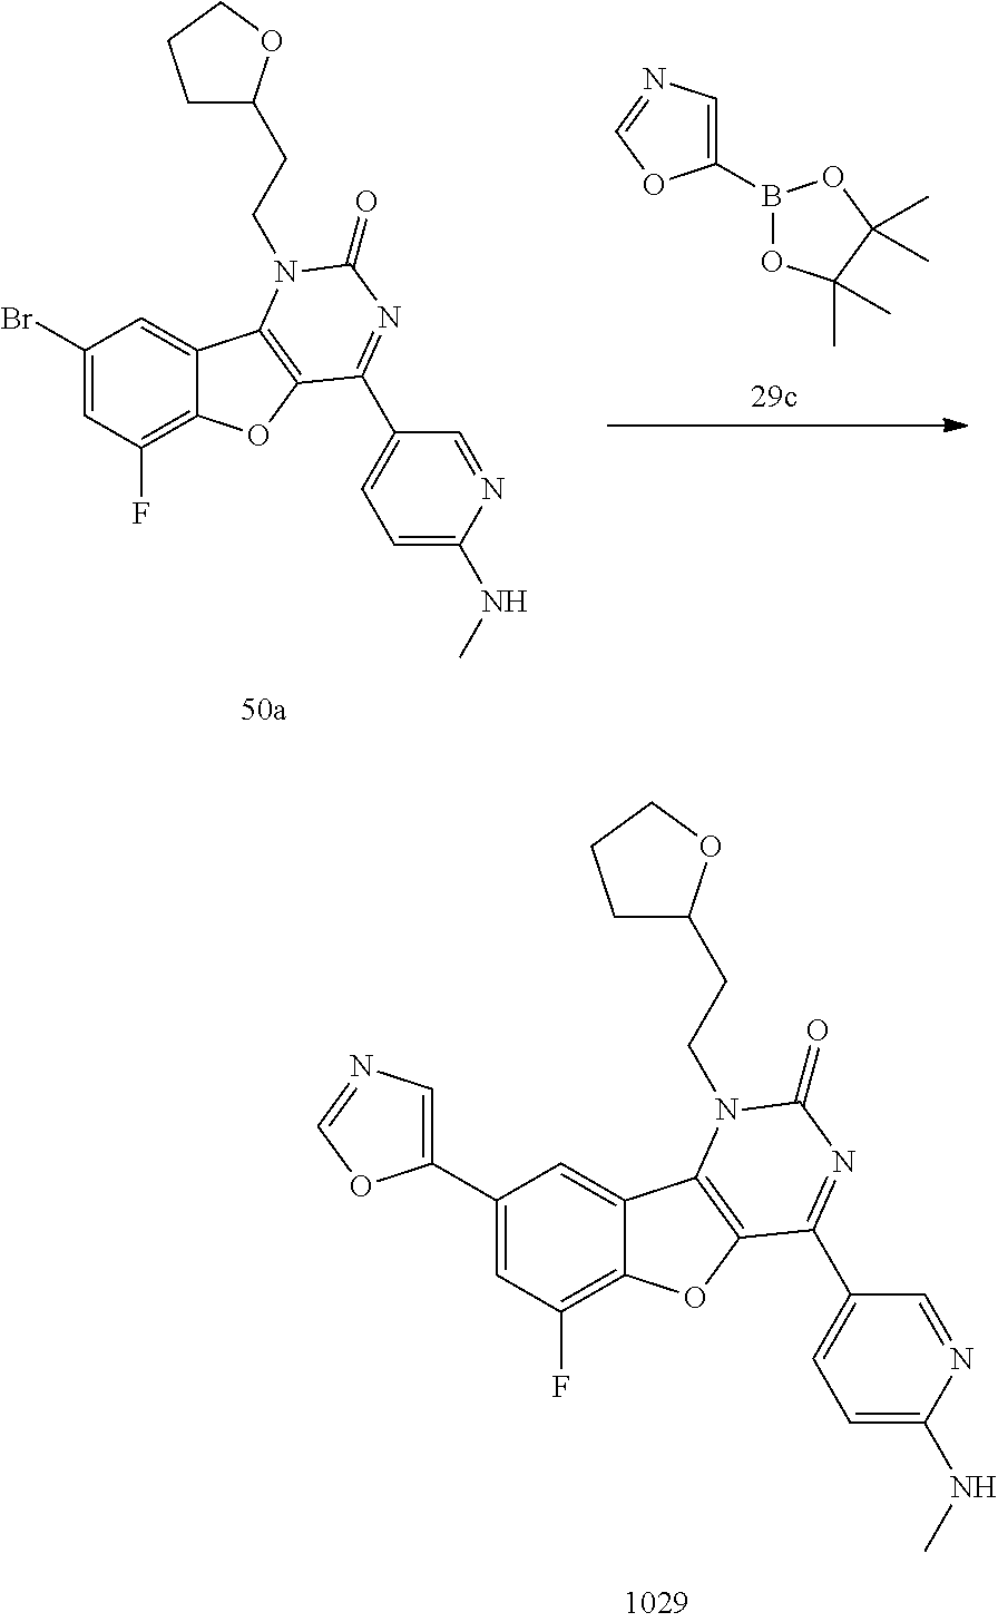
C1(C2=CN=CO2)=CC(F)=C2C(=C1)C1=C(O2)C(C2=CC=C(NC)N=C2)=NC(=O)N1CCC1CCCO1.C1(Br)=CC(F)=C2C(=C1)C1=C(O2)C(C2=CC=C(NC)N=C2)=NC(=O)N1CCC1CCCO1.C1(B2OC(C)(C)C(C)(C)O2)=CN=CO1
